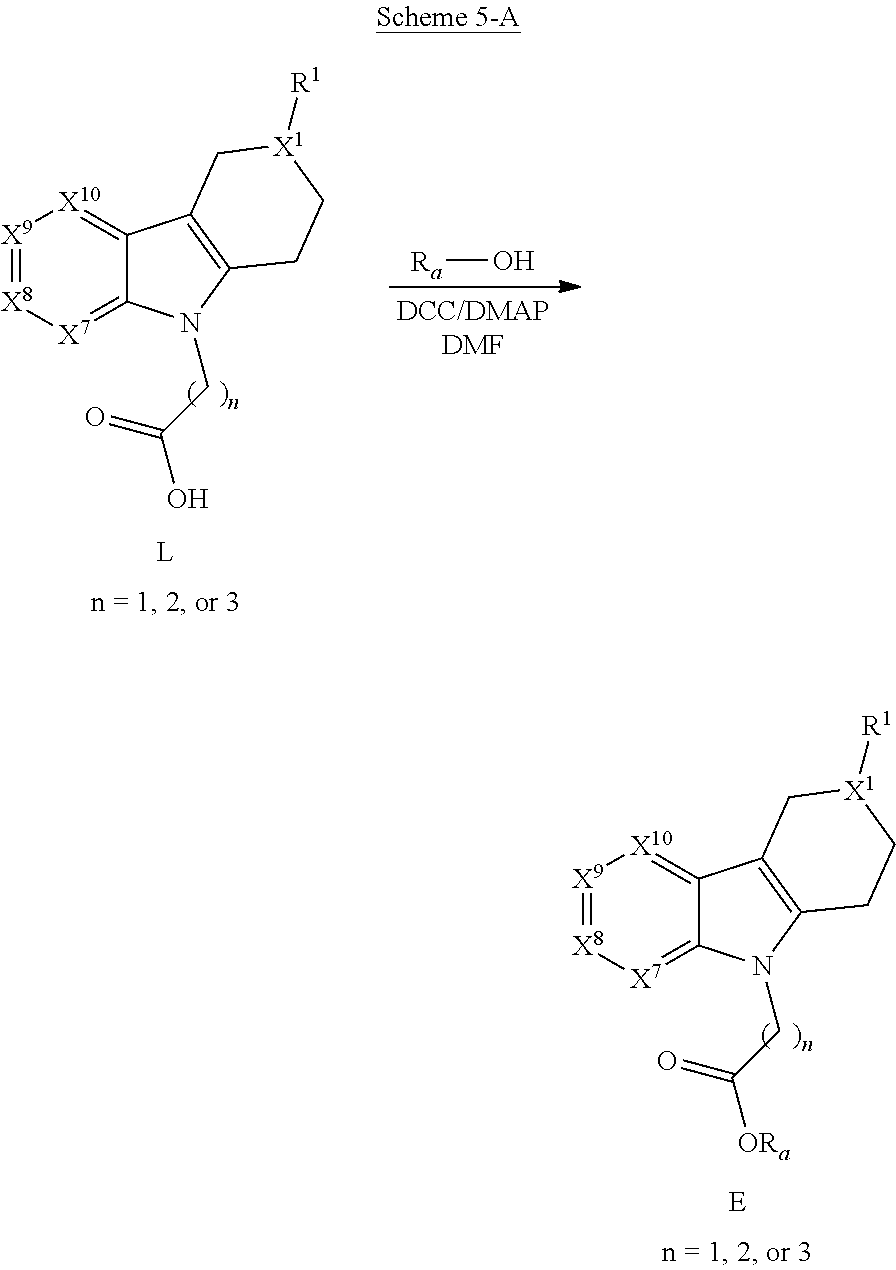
[X9]1=[X8][X7]=C2C(=[X10]1)C1=C(N2CC(O)=O)CC[X1]([R1])C1.[Ra]O.[X9]1=[X8][X7]=C2C(=[X10]1)C1=C(N2CC(=O)[ORa])CC[X1]([R1])C1
